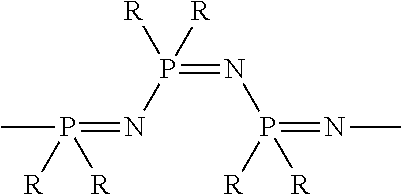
CP(=NP(=NP(=NC)([R])[R])([R])[R])([R])[R]
